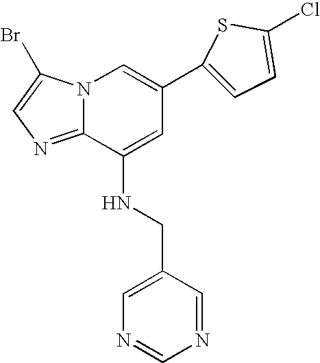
N12C(=NC=C1Br)C(NCC1=CN=CN=C1)=CC(C1=CC=C(Cl)S1)=C2
